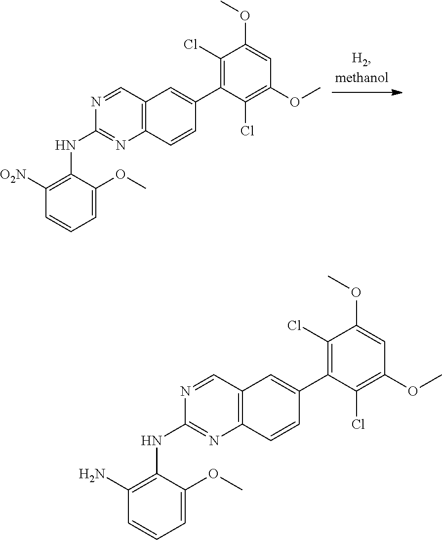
N1=CC2=C(N=C1NC1=C([O2N])C=CC=C1OC)C=CC(C1=C(Cl)C(OC)=CC(OC)=C1Cl)=C2.N1=CC2=C(N=C1NC1=C(N)C=CC=C1OC)C=CC(C1=C(Cl)C(OC)=CC(OC)=C1Cl)=C2
